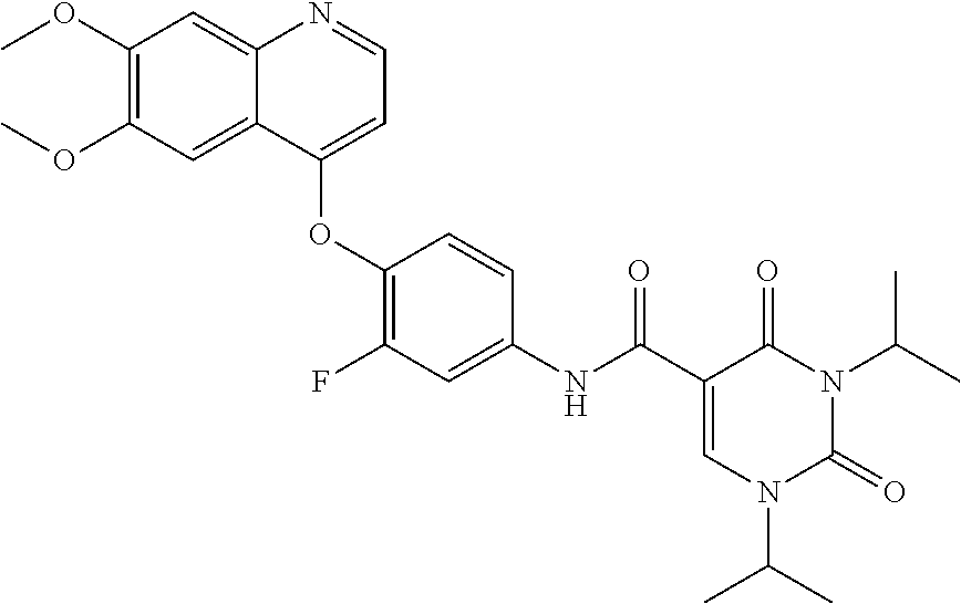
C1(OC)=C(OC)C=C2C(=C1)N=CC=C2OC1=C(F)C=C(NC(C2=CN(C(C)C)C(=O)N(C(C)C)C2=O)=O)C=C1
